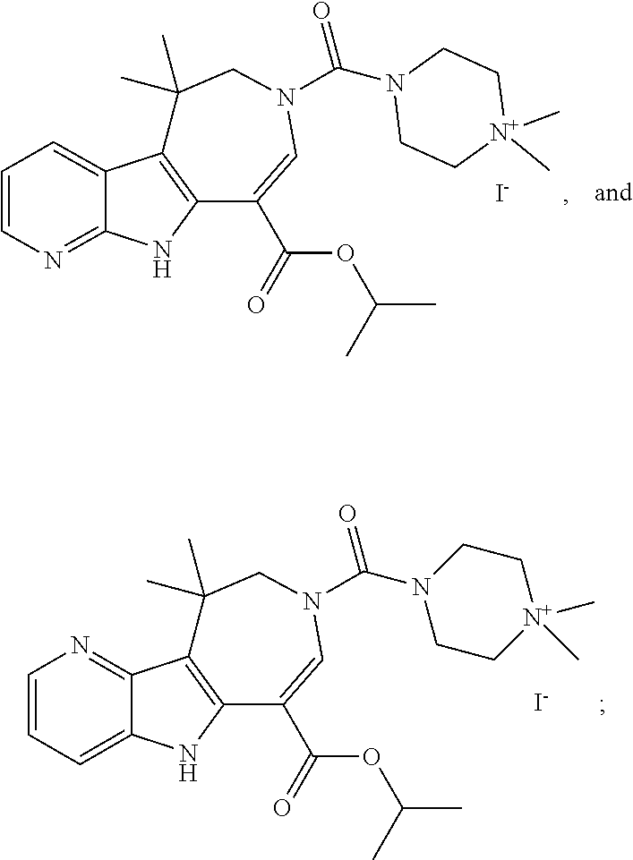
C12=NC=CC=C1C1=C(N2)C(C(OC(C)C)=O)=CN(C(=O)N2CC[N+](C)(C)CC2)CC1(C)C.[I-].C12=CC=CN=C1C1=C(N2)C(C(OC(C)C)=O)=CN(C(=O)N2CC[N+](C)(C)CC2)CC1(C)C.[I-]
